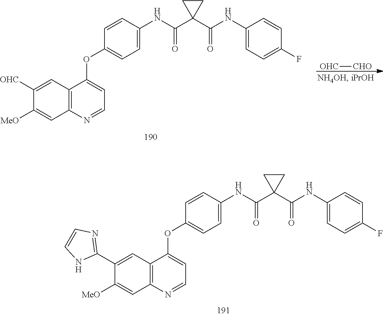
C1=CC(NC(=O)C2(C(=O)NC3=CC=C(F)C=C3)CC2)=CC=C1OC1=CC=NC2=C1C=C(C1=NC=CN1)C([MeO])=C2.[OHC][CHO].C1=CC(NC(=O)C2(C(=O)NC3=CC=C(F)C=C3)CC2)=CC=C1OC1=CC=NC2=C1C=C([OHC])C([MeO])=C2
